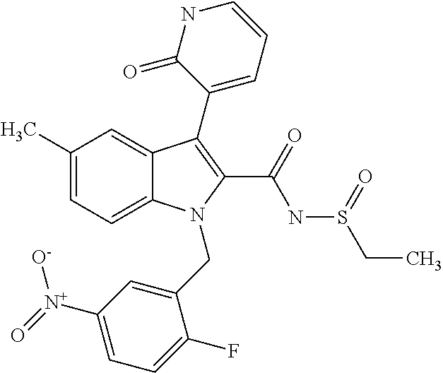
C12=CC=C(C)C=C1C(C1=CC=CNC1=O)=C(C(=O)NS(CC)=O)N2CC1=CC([N+]([O-])=O)=CC=C1F
